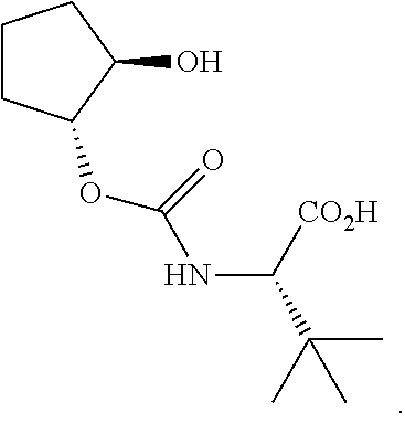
C1(O)CCCC1OC(NC(C(C)(C)C)[CO2H])=O
